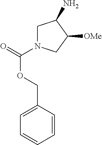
C1=CC=CC(COC(=O)N2CC(N)C([OMe])C2)=C1
